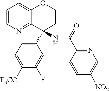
C1=CN=C2C(=C1)OCCC2(NC(=O)C1=NC=C([NO2])C=C1)C1=CC=C([F3CO])C(F)=C1
